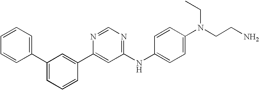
C1=CC=C(C2=CC=CC(C3=CC(NC4=CC=C(N(CC)CCN)C=C4)=NC=N3)=C2)C=C1
